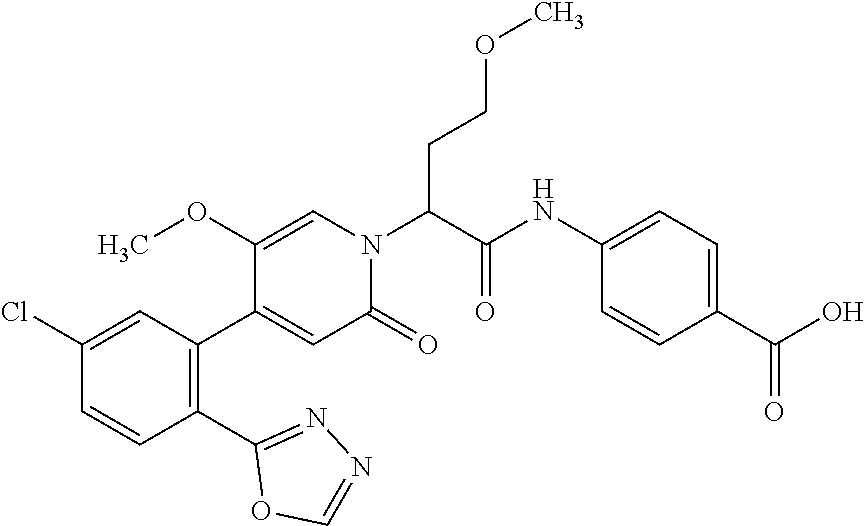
C1=C(OC)C(C2=C(C3=NN=CO3)C=CC(Cl)=C2)=CC(=O)N1C(C(=O)NC1=CC=C(C(O)=O)C=C1)CCOC
